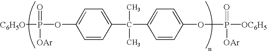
P([C6H5O])(OC1=CC=C(C(C)(C)C2=CC=C(OP([OAr])(=O)[OC6H5])C=C2)C=C1)(=O)[OAr]
